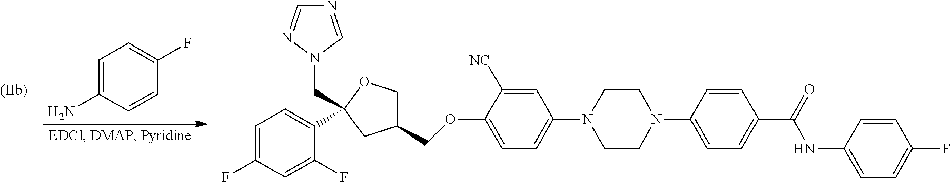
C1=C(N)C=CC(F)=C1.C1=CC(N2CCN(C3=CC=C(OCC4COC(CN5C=NC=N5)(C5=CC=C(F)C=C5F)C4)C([NC])=C3)CC2)=CC=C1C(NC1=CC=C(F)C=C1)=O
